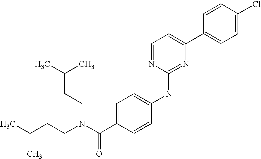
C1=CC(C2=CC=NC(NC3=CC=C(C(N(CCC(C)C)CCC(C)C)=O)C=C3)=N2)=CC=C1Cl
